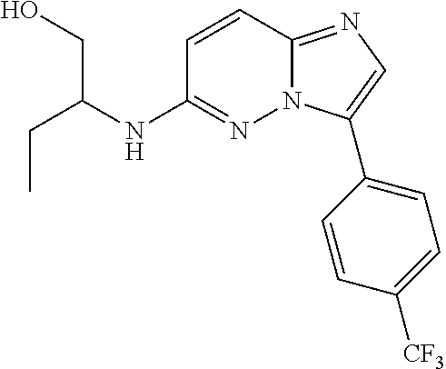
C(C)C(NC1=NN2C(=NC=C2C2=CC=C([CF3])C=C2)C=C1)CO
